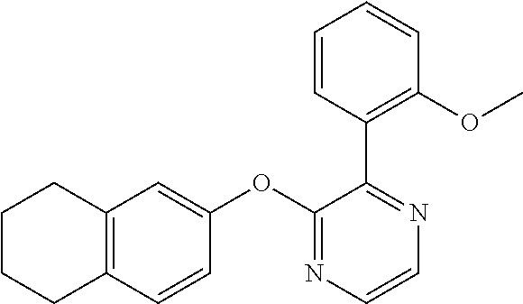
C12=C(C=CC(OC3=NC=CN=C3C3=C(OC)C=CC=C3)=C1)CCCC2
